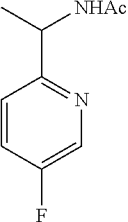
C1=CC(F)=CN=C1C([NHAc])C
